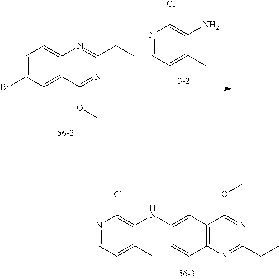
C1=C(Br)C=C2C(=C1)N=C(CC)N=C2OC.N1=CC=C(C)C(N)=C1Cl.N1=CC=C(C)C(NC2=CC3=C(C=C2)N=C(CC)N=C3OC)=C1Cl
